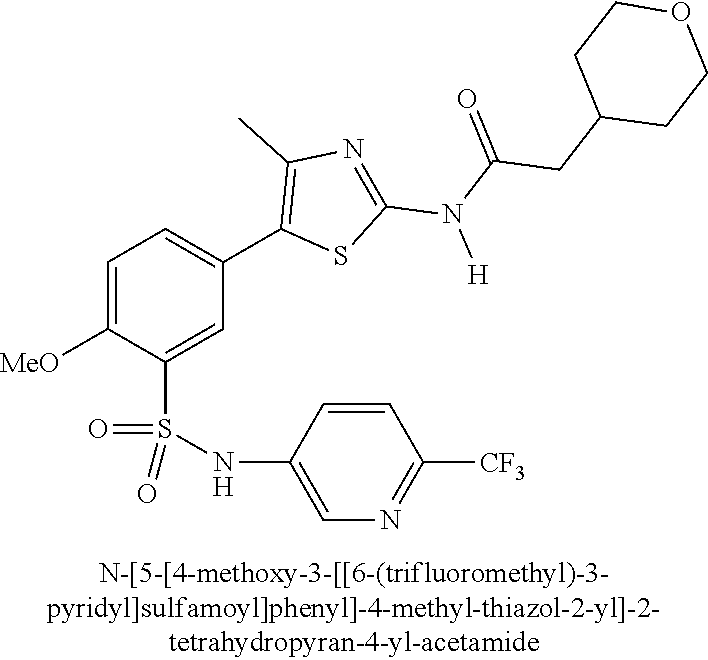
C1=C([OMe])C(S(NC2=CN=C([CF3])C=C2)(=O)=O)=CC(C2=C(C)N=C(N([H])C(CC3CCOCC3)=O)S2)=C1
